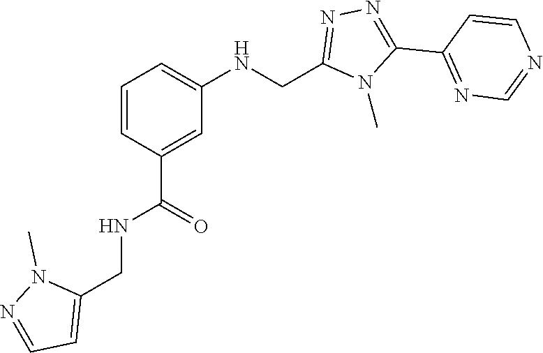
N1=C(C2=NN=C(CNC3=CC=CC(C(NCC4=CC=NN4C)=O)=C3)N2C)C=CN=C1
